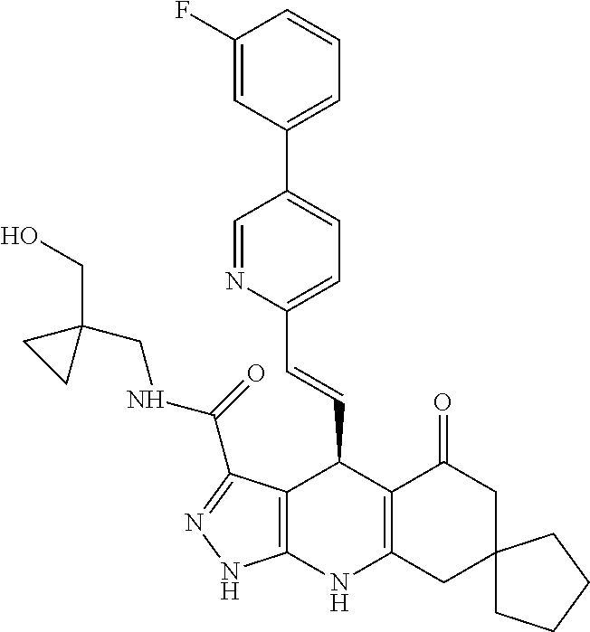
C1(F)=CC(C2=CC=C(C=CC3C4=C(NC5=C3C(=O)CC3(C5)CCCC3)NN=C4C(NCC3(CO)CC3)=O)N=C2)=CC=C1
